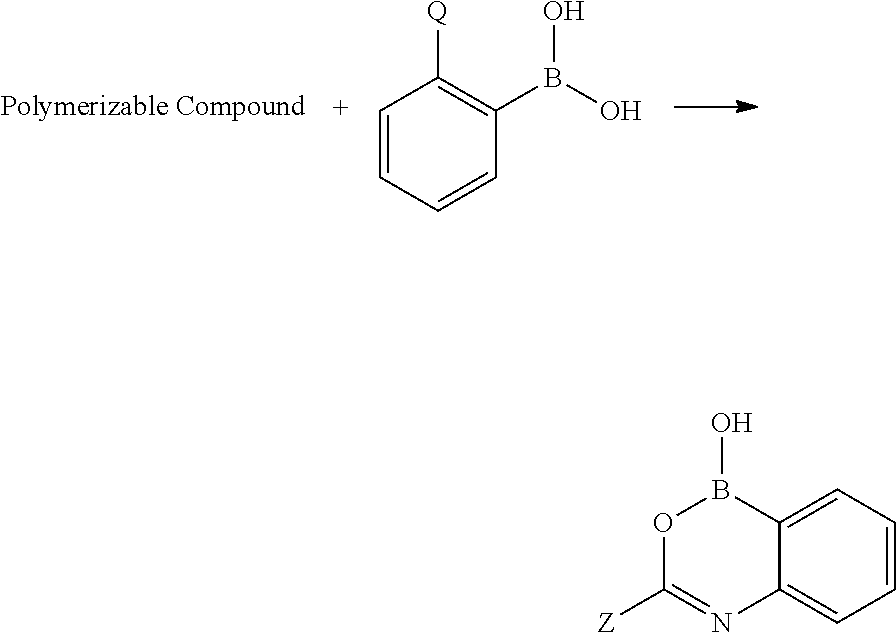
C1=CC=CC(B(O)O)=C1[Q].C1=CC=C2C(=C1)N=C([Z])OB2O
